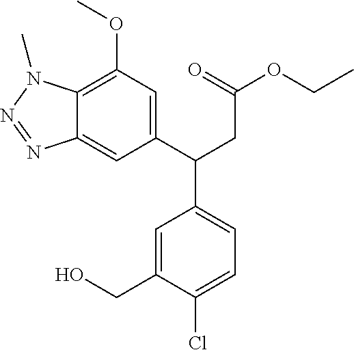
C12=C(OC)C=C(C(CC(=O)OCC)C3=CC=C(Cl)C(CO)=C3)C=C1N=NN2C
